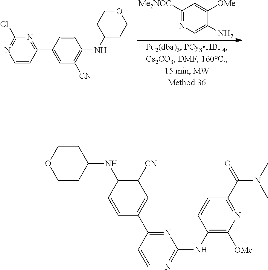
C1([Me2NOC])=NC=C(N)C([OMe])=C1.C1=CC(C2=CC([CN])=C(NC3CCOCC3)C=C2)=NC(Cl)=N1.C1CC(NC2=C([CN])C=C(C3=NC(NC4=C([OMe])N=C(C(=O)N(C)C)C=C4)=NC=C3)C=C2)CCO1
